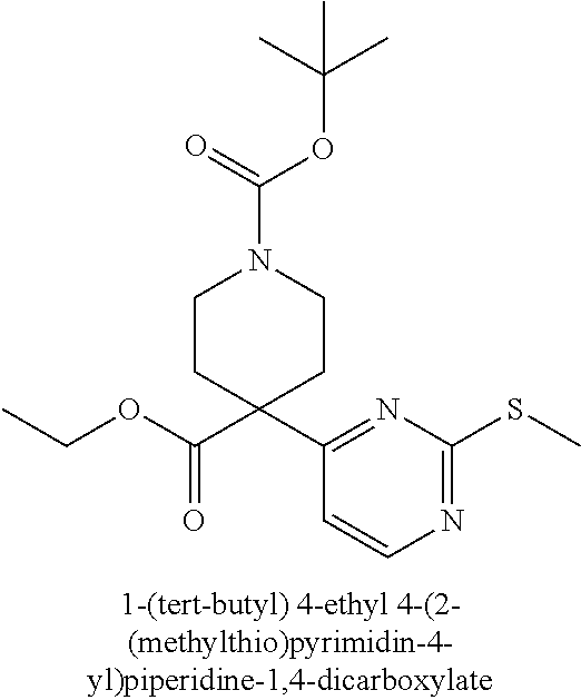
N1=C(SC)N=C(C2(C(OCC)=O)CCN(C(=O)OC(C)(C)C)CC2)C=C1
